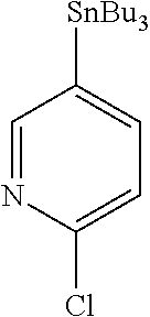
C1=NC(Cl)=CC=C1[SnBu3]
